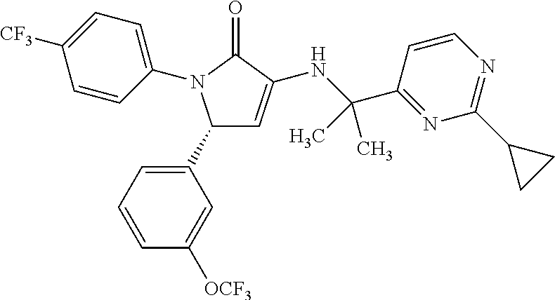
C1=CC(C(NC2=CC(C3=CC=CC([OCF3])=C3)N(C3=CC=C([CF3])C=C3)C2=O)(C)C)=NC(C2CC2)=N1
